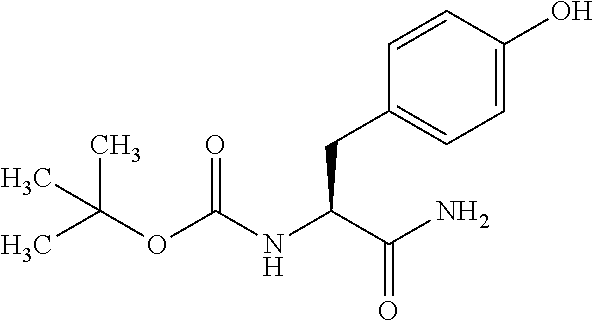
CC(OC(NC(C(N)=O)CC1=CC=C(O)C=C1)=O)(C)C
